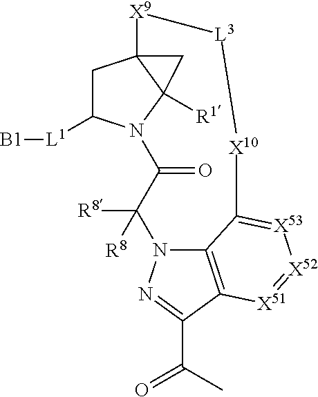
C1C([L1][B1])N2C3([R1])C1([X9][L3][X10]C1=[X53][X52]=[X51]C4=C1N(C([R8])([R8])C2=O)N=C4C(C)=O)C3
